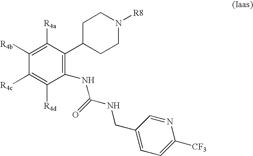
C1([R4b])=C([R4a])C(C2CCN([R8])CC2)=C(NC(NCC2=CC=C([CF3])N=C2)=O)C([R4d])=C1[R4c]
